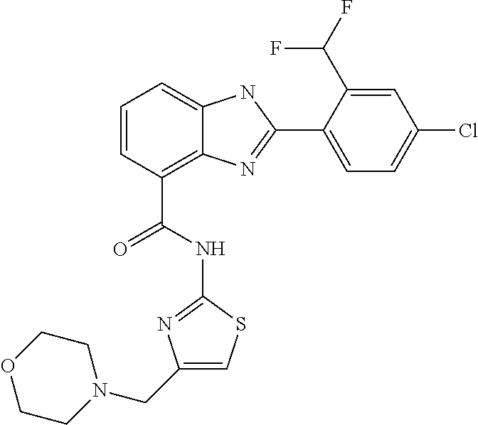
C1=CC(C(=O)NC2=NC(CN3CCOCC3)=CS2)=C2C(=C1)NC(C1=CC=C(Cl)C=C1C(F)F)=N2
